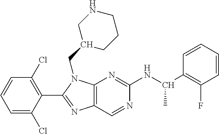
C12=C(N(CC3CCCNC3)C(C3=C(Cl)C=CC=C3Cl)=N1)N=C(NC(C1=C(F)C=CC=C1)C)N=C2
